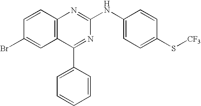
C12=C(C=CC(Br)=C1)N=C(NC1=CC=C(S[CF3])C=C1)N=C2C1=CC=CC=C1
